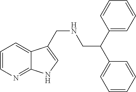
C1=CN=C2C(=C1)C(CNCC(C1=CC=CC=C1)C1=CC=CC=C1)=CN2
